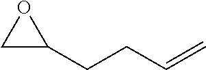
C1C(CCC=C)O1
